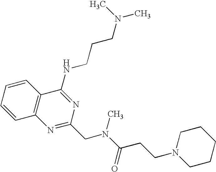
C1=CC=CC2=C1N=C(CN(C(=O)CCN1CCCCC1)C)N=C2NCCCN(C)C
